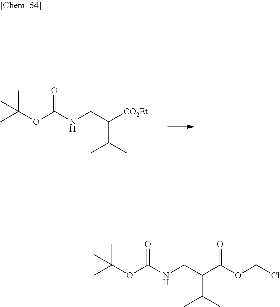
CC(OC(NCC([CO2Et])C(C)C)=O)(C)C.CC(OC(NCC(C(OCCl)=O)C(C)C)=O)(C)C
